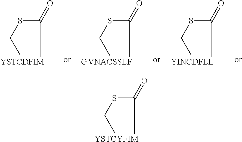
C(SCC)([YSTCDFIM])=O.C(SCC)([GVNACSSLF])=O.C(SCC)([YINCDFLL])=O.C(SCC)([YSTCYFIM])=O
